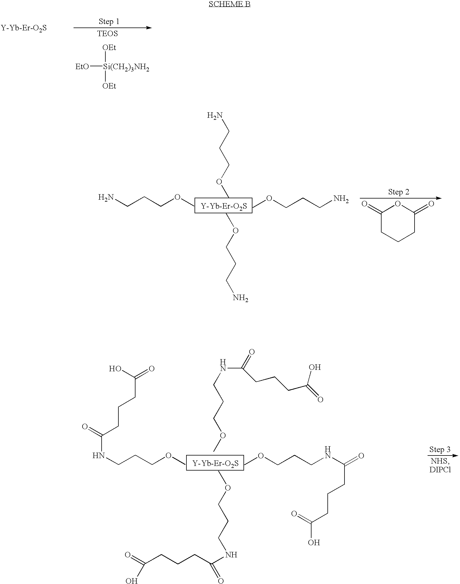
[Si(CH2)3NH2]([EtO])([OEt])[OEt].[Y-Yb-Er-O2S].COCCCN.COCCCN.C1(=O)CCCC(=O)O1.[Y-Yb-Er-O2S].C(N)CCOC.C(CN)COC.COCCCNC(=O)CCCC(=O)O.[Y-Yb-Er-O2S].C(CNC(=O)CCCC(=O)O)COC.C(NC(CCCC(O)=O)=O)CCOC.C(CNC(CCCC(=O)O)=O)COC
